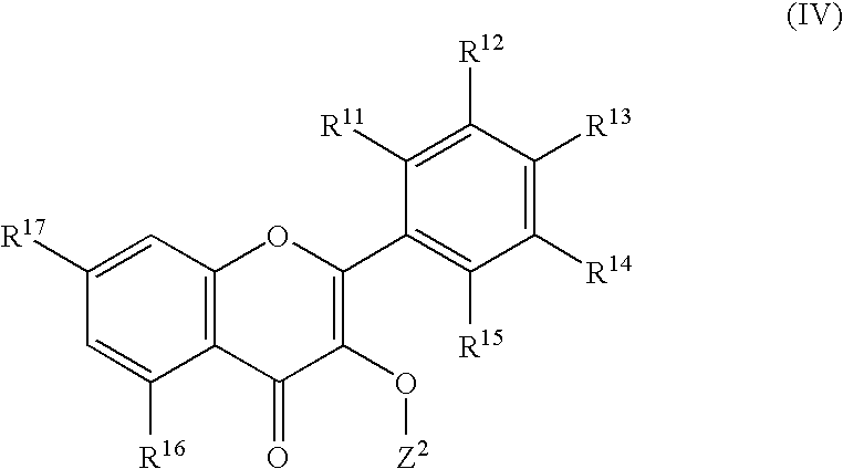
C12=C(C=C([R17])C=C1[R16])OC(C1=C([R15])C([R14])=C([R13])C([R12])=C1[R11])=C(O[Z2])C2=O
